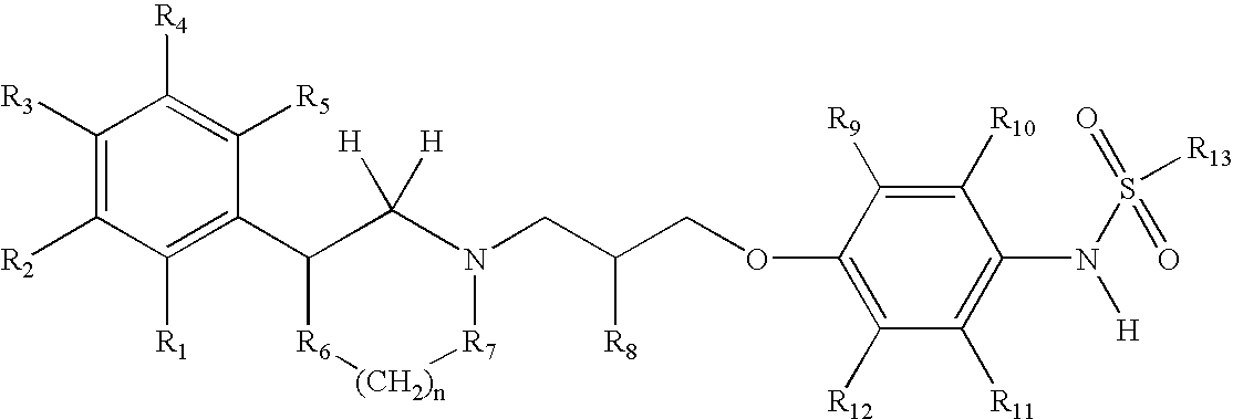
[(CH2)n]1[R6]C(C2=C([R1])C([R2])=C([R3])C([R4])=C2[R5])C([H])([H])N(CC(COC2=C([R12])C([R11])=C(N([H])S([R13])(=O)=O)C([R10])=C2[R9])[R8])[R7]1
